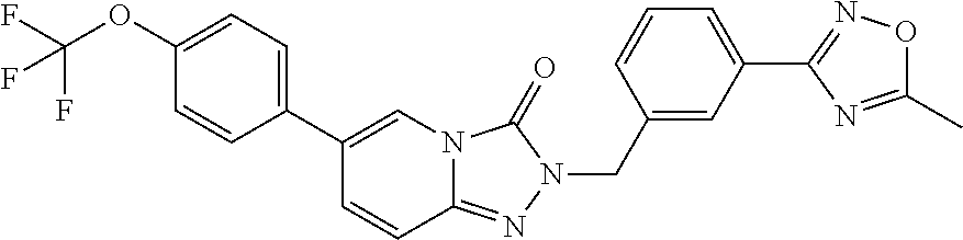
C1=CC2=NN(CC3=CC(C4=NOC(C)=N4)=CC=C3)C(=O)N2C=C1C1=CC=C(OC(F)(F)F)C=C1
